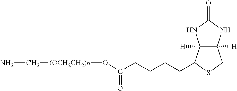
C12([H])C([H])(NC(=O)N1)CSC2CCCCC(=O)O[(OCH2CH2)n]CN
